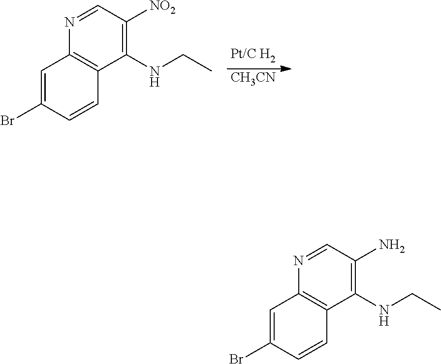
[CH3CN].C1(NCC)=C([NO2])C=NC2=C1C=CC(Br)=C2.C1(NCC)=C(N)C=NC2=C1C=CC(Br)=C2
